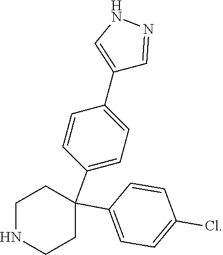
C1CNCCC1(C1=CC=C(C2=CNN=C2)C=C1)C1=CC=C(Cl)C=C1
